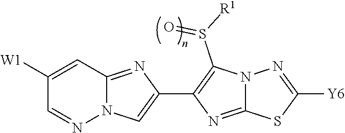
C1([W1])=CC2=NC(C3=C(S([R1])=O)N4C(=N3)SC([Y6])=N4)=CN2N=C1
